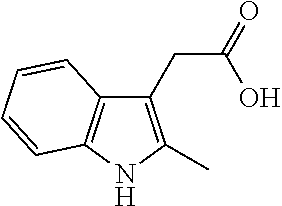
C1(CC(=O)O)=C(C)NC2=C1C=CC=C2
